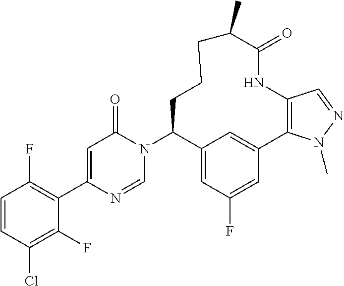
C12=CC(F)=CC(=C1)C1=C(NC(=O)C(C)CCCC2N2C(=O)C=C(C3=C(F)C=CC(Cl)=C3F)N=C2)C=NN1C
